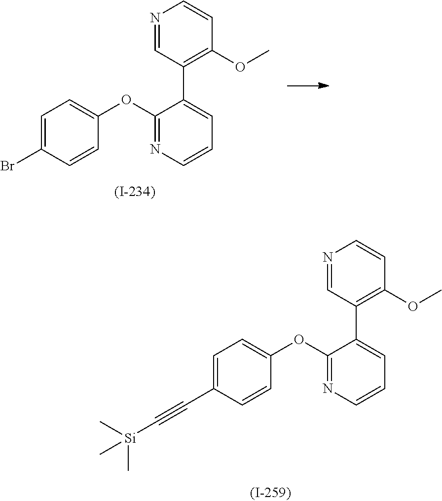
N1=CC(C2=CC=CN=C2OC2=CC=C(C#C[Si](C)(C)C)C=C2)=C(OC)C=C1.N1=CC(C2=CC=CN=C2OC2=CC=C(Br)C=C2)=C(OC)C=C1
